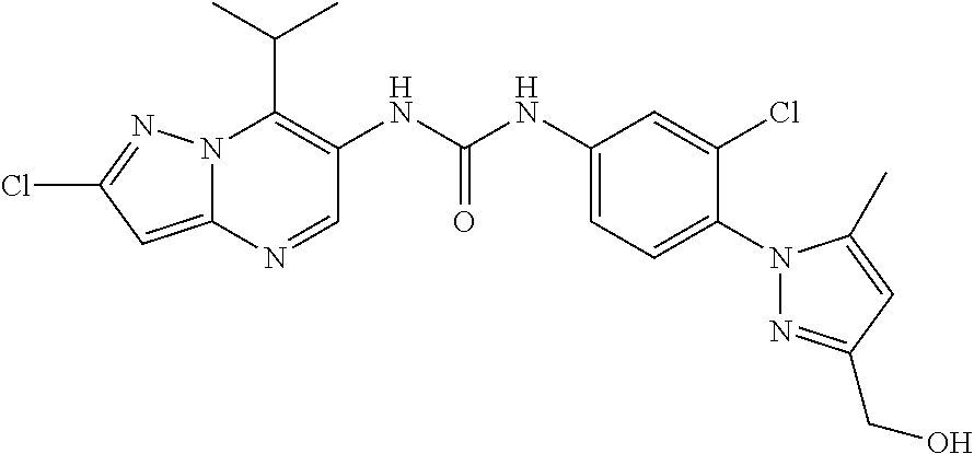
N12C(=CC(Cl)=N1)N=CC(NC(NC1=CC=C(N3N=C(CO)C=C3C)C(Cl)=C1)=O)=C2C(C)C
